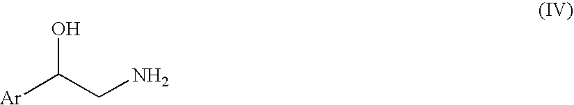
[Ar]C(CN)O
